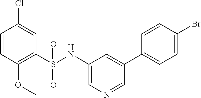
C1=CC(OC)=C(S(NC2=CN=CC(C3=CC=C(Br)C=C3)=C2)(=O)=O)C=C1Cl
